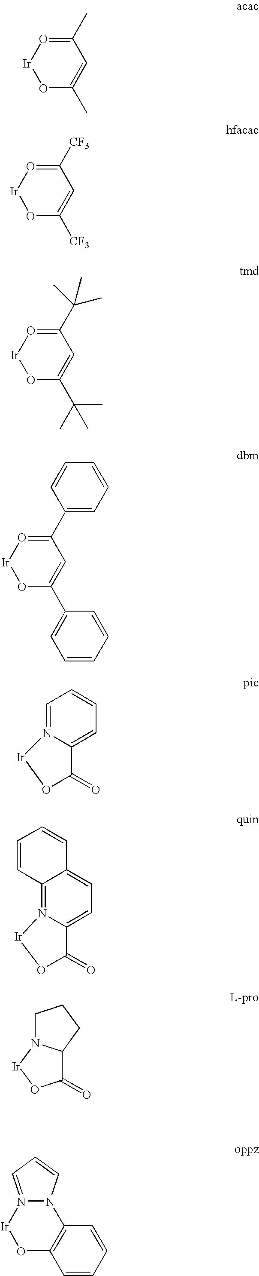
O1C(C)=CC(C)=O[Ir]1.O1C([CF3])=CC([CF3])=O[Ir]1.O1C(C(C)(C)C)=CC(C(C)(C)C)=O[Ir]1.O1C(C2=CC=CC=C2)=CC(C2=CC=CC=C2)=O[Ir]1.C1=N2C(=CC=C1)C(=O)O[Ir]2.C12=N3C(=CC=C1C=CC=C2)C(=O)O[Ir]3.C1(=O)C2N([Ir]O1)CCC2.O1C2=C(N3N(=CC=C3)[Ir]1)C=CC=C2
